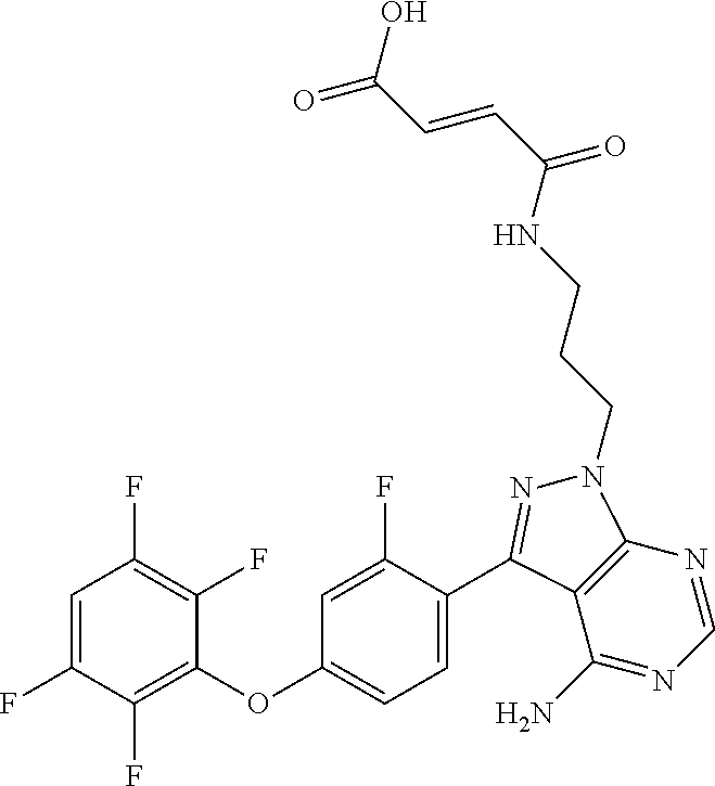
C1=C(F)C(F)=C(OC2=CC=C(C3=NN(CCCNC(C=CC(=O)O)=O)C4=C3C(N)=NC=N4)C(F)=C2)C(F)=C1F
